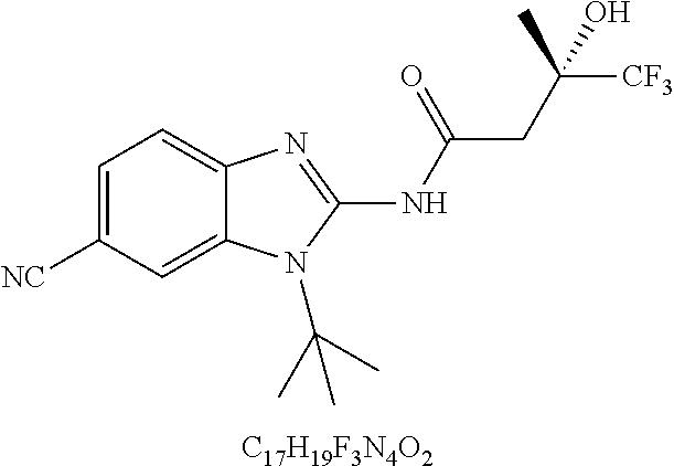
C1=C([NC])C=C2C(=C1)N=C(NC(=O)CC([CF3])(O)C)N2C(C)(C)C.[C17H19F3N4O2]
